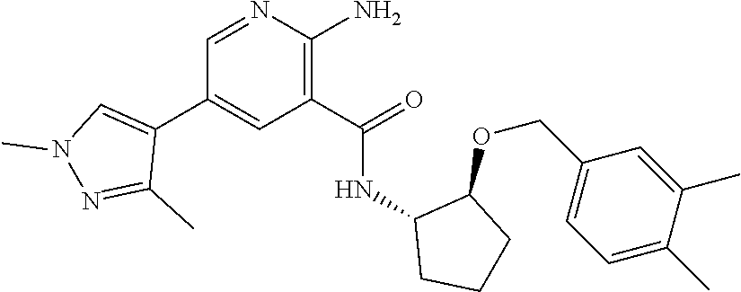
N1=CC(C2=CN(C)N=C2C)=CC(C(=O)NC2CCCC2OCC2=CC=C(C)C(C)=C2)=C1N
